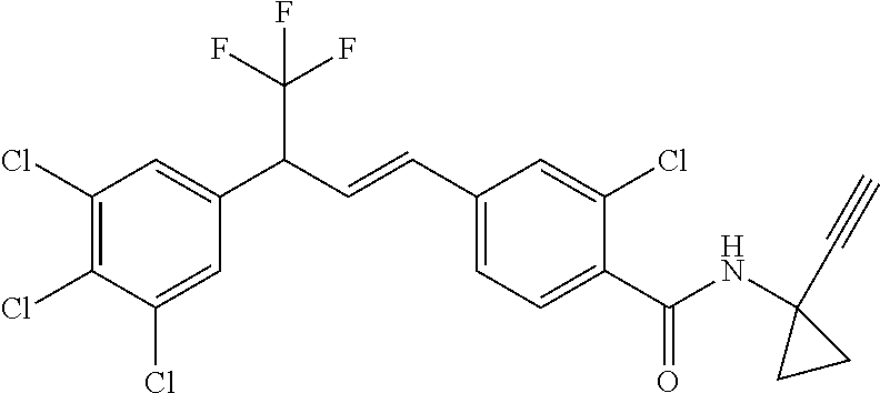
C1(Cl)=C(Cl)C(Cl)=CC(C(C=CC2=CC=C(C(=O)NC3(C#C)CC3)C(Cl)=C2)C(F)(F)F)=C1
